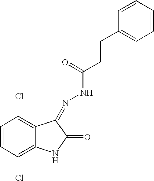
C1=CC(Cl)=C2C(=C1Cl)C(=NNC(CCC1=CC=CC=C1)=O)C(=O)N2
